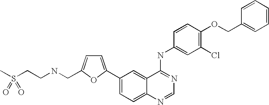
C1=NC2=CC=C(C3=CC=C(CNCCS(C)(=O)=O)O3)C=C2C(NC2=CC(Cl)=C(OCC3=CC=CC=C3)C=C2)=N1
